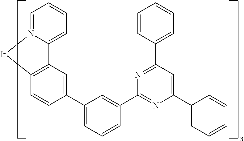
C12=C(C=CC(C3=CC=CC(C4=NC(C5=CC=CC=C5)=CC(C5=CC=CC=C5)=N4)=C3)=C1)[Ir]N1=CC=CC=C21
